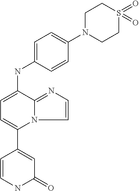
N(C1=CC=C(C2=CC(=O)NC=C2)N2C1=NC=C2)C1=CC=C(N2CCS(=O)(=O)CC2)C=C1
